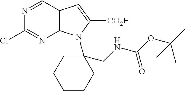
N1=CC2=C(N=C1Cl)N(C1(CNC(OC(C)(C)C)=O)CCCCC1)C([CO2H])=C2
